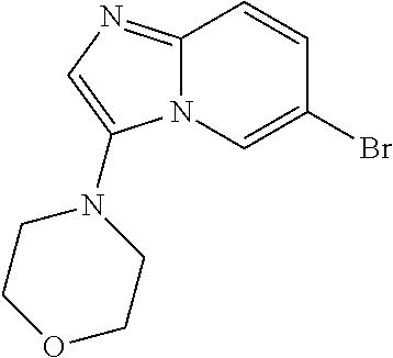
C12=NC=C(N3CCOCC3)N1C=C(Br)C=C2
